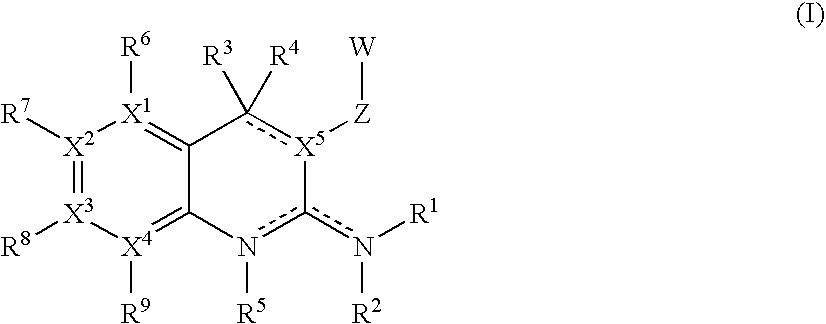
[X2]1([R7])=[X3]([R8])[X4]([R9])=C2C(=[X1]1[R6])c([R4])([R3])[X5]([Z][W])-c(n([R1])[R2])n2[R5]
